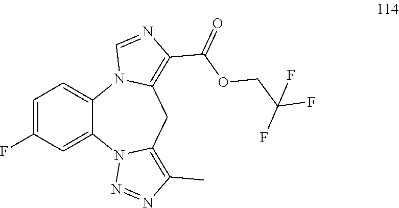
C1=C(F)C=C2C(=C1)N1C(=C(C(OCC(F)(F)F)=O)N=C1)CC1=C(C)N=NN21
